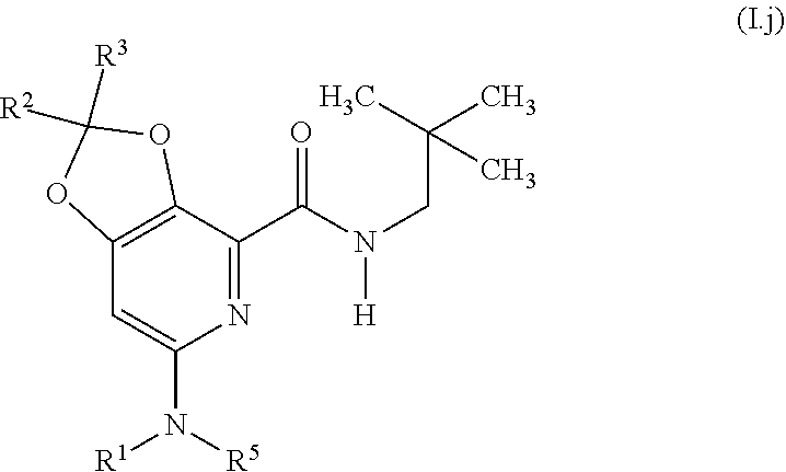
N1=C(C(N(CC(C)(C)C)[H])=O)C2=C(C=C1N([R5])[R1])OC([R3])([R2])O2
